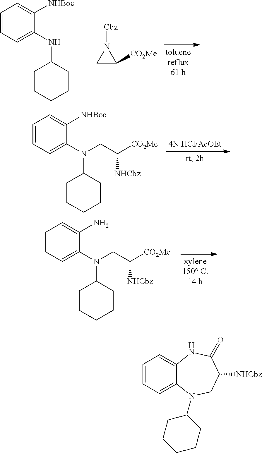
C1C([CO2Me])N1[Cbz].C1=CC=C(NC2CCCCC2)C([NHBoc])=C1.C1=CC=C2C(=C1)NC(=O)C([NHCbz])CN2C1CCCCC1.C1=CC=C(N(C2CCCCC2)CC([CO2Me])[NHCbz])C([NHBoc])=C1.C1=CC=C(N(C2CCCCC2)CC([CO2Me])[NHCbz])C(N)=C1
